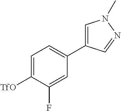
C1=C([TfO])C(F)=CC(C2=CN(C)N=C2)=C1
